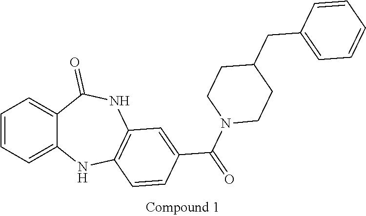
C1=CC=C2C(=C1)C(=O)NC1=C(N2)C=CC(C(N2CCC(CC3=CC=CC=C3)CC2)=O)=C1
